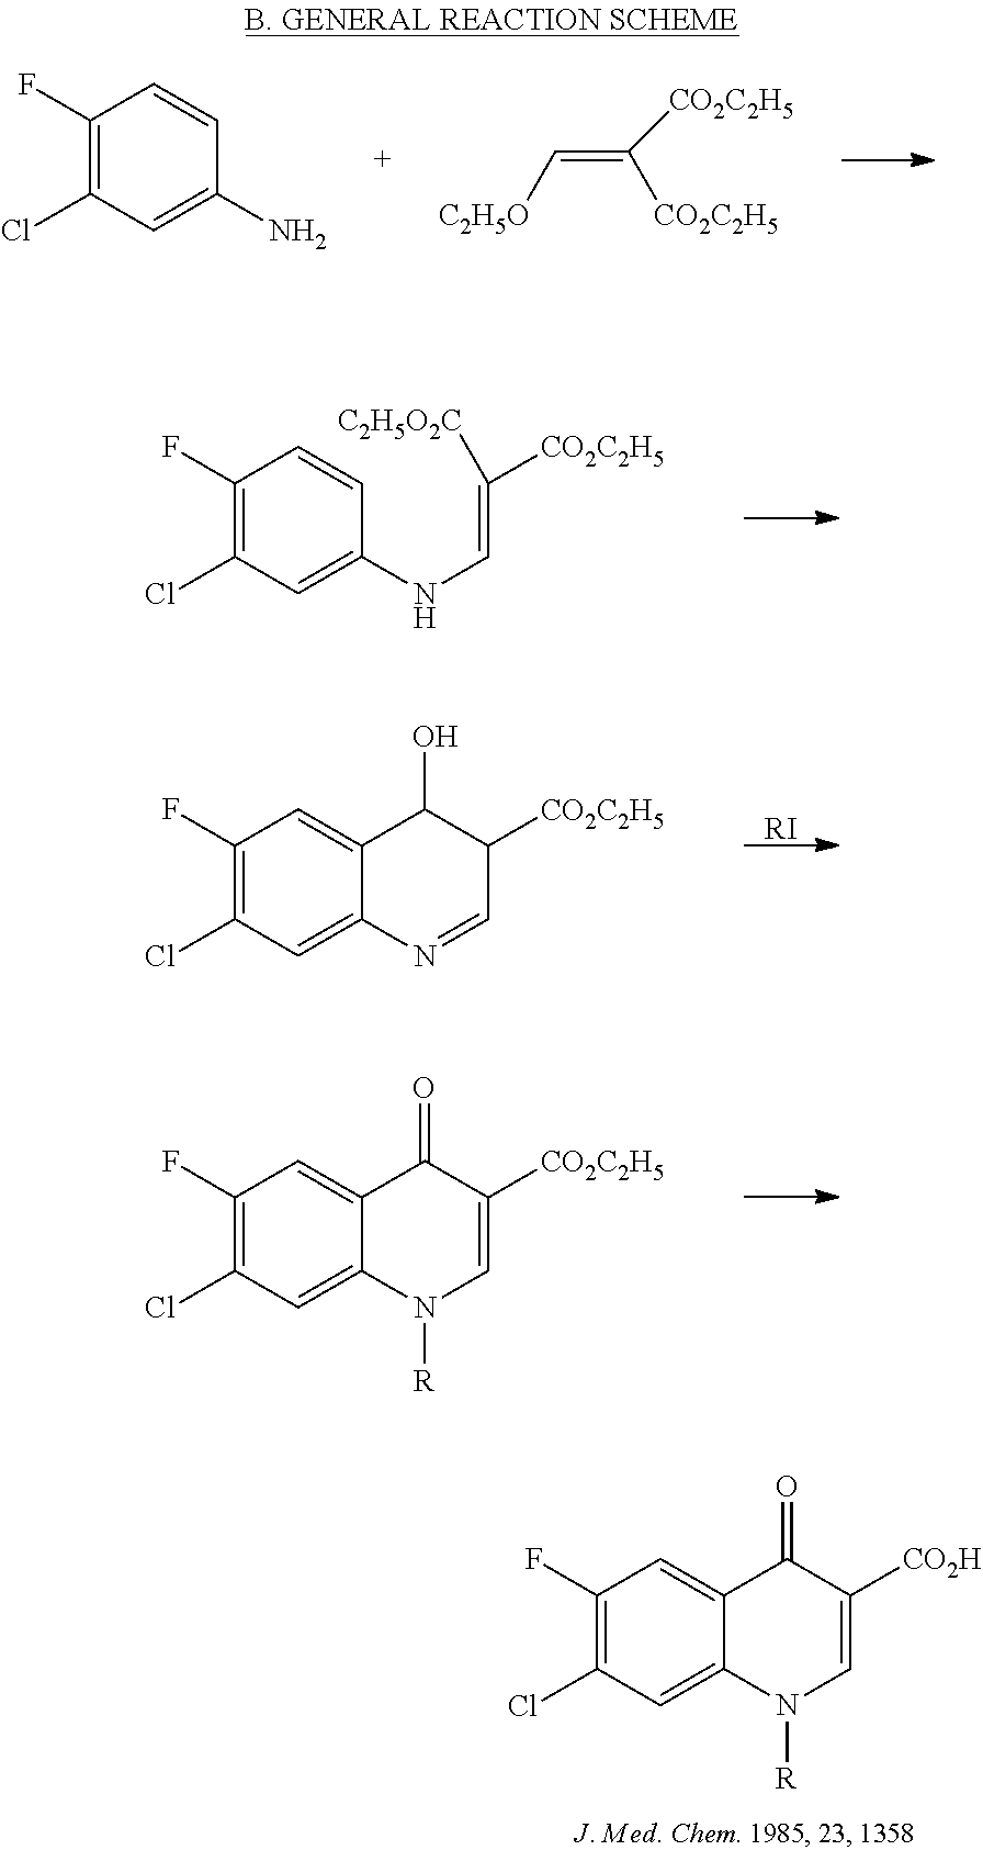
C1(F)=C(Cl)C=C(N)C=C1.C(=C([CO2C2H5])[CO2C2H5])[C2H5O].C1(F)=C(Cl)C=C(NC=C([CO2C2H5])[C2H5O2C])C=C1.C1(F)=C(Cl)C=C2C(=C1)C(O)C([CO2C2H5])C=N2.[RI].C1(F)=C(Cl)C=C2C(=C1)C(=O)C([CO2C2H5])=CN2[R].C1(F)=C(Cl)C=C2C(=C1)C(=O)C([CO2H])=CN2[R]
